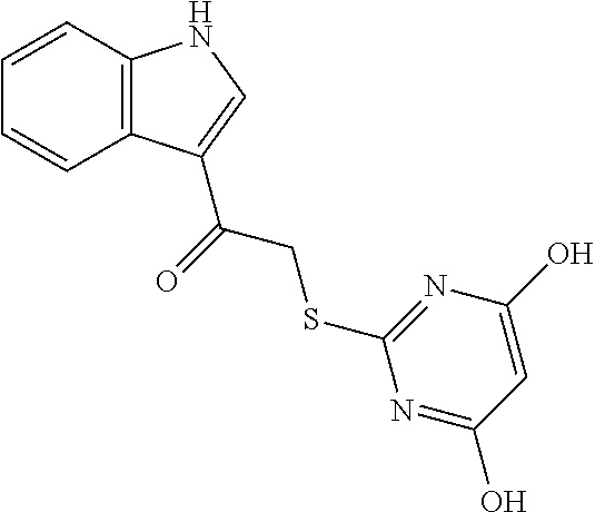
C12=C(C(C(CSC3=NC(O)=CC(O)=N3)=O)=CN1)C=CC=C2
